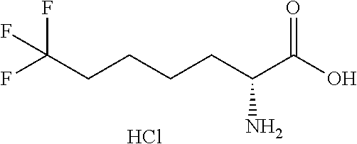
OC(C(CCCCC(F)(F)F)N)=O.Cl
